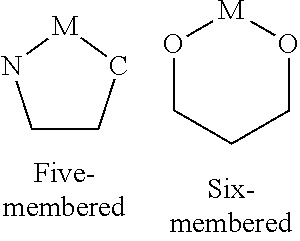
C1CC[M]N1.O1CCCO[M]1
